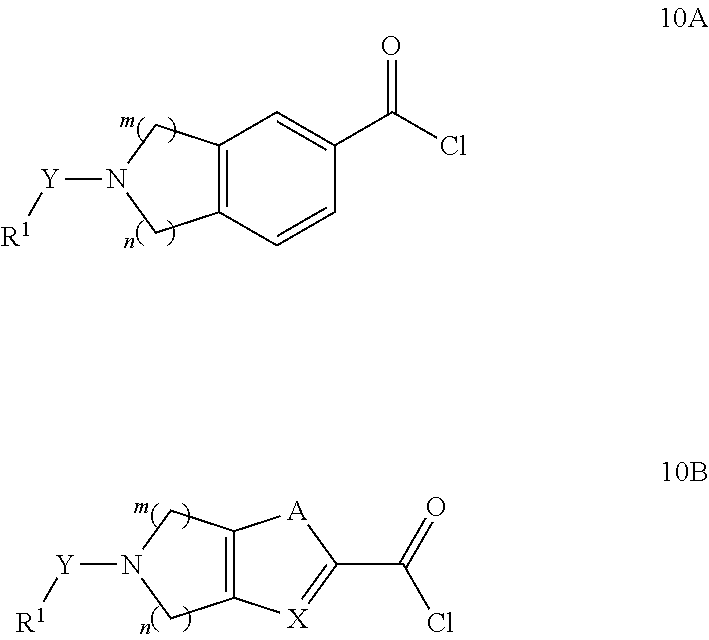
C12=C(C=CC(C(Cl)=O)=C1)CN([Y][R1])C2.C12=C(CN([Y][R1])C1)[A]C(C(=O)Cl)=[X]2
